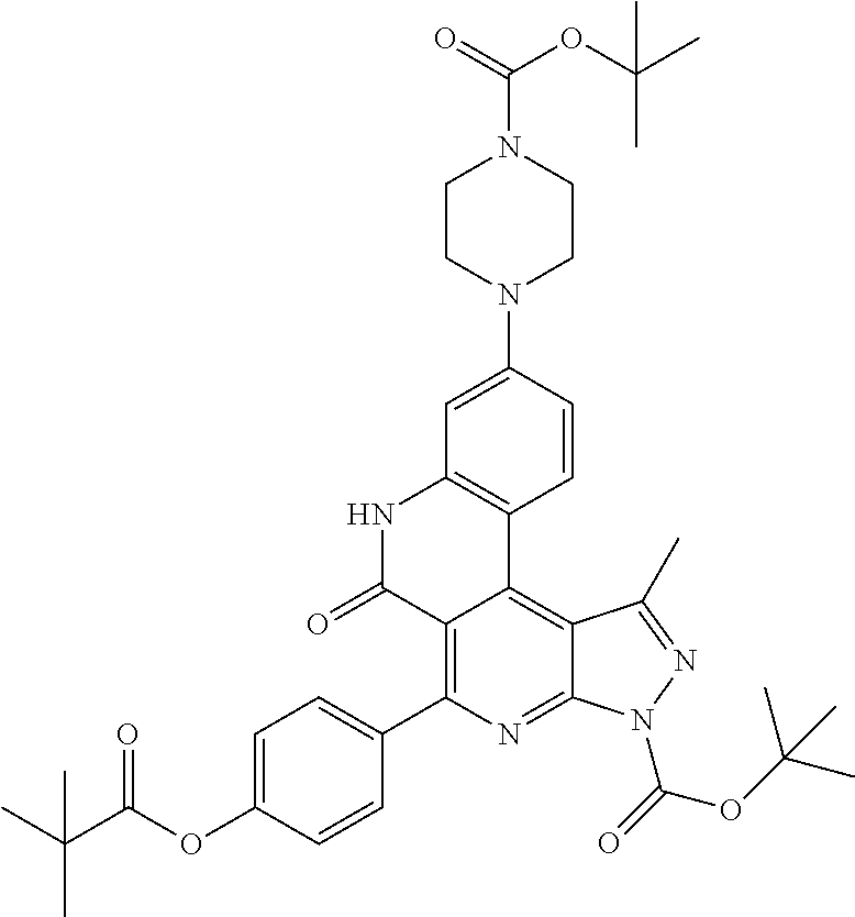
C1=C(OC(=O)C(C)(C)C)C=CC(C2=C3C(=C4C(=N2)N(C(=O)OC(C)(C)C)N=C4C)C2=C(C=C(N4CCN(C(=O)OC(C)(C)C)CC4)C=C2)NC3=O)=C1
